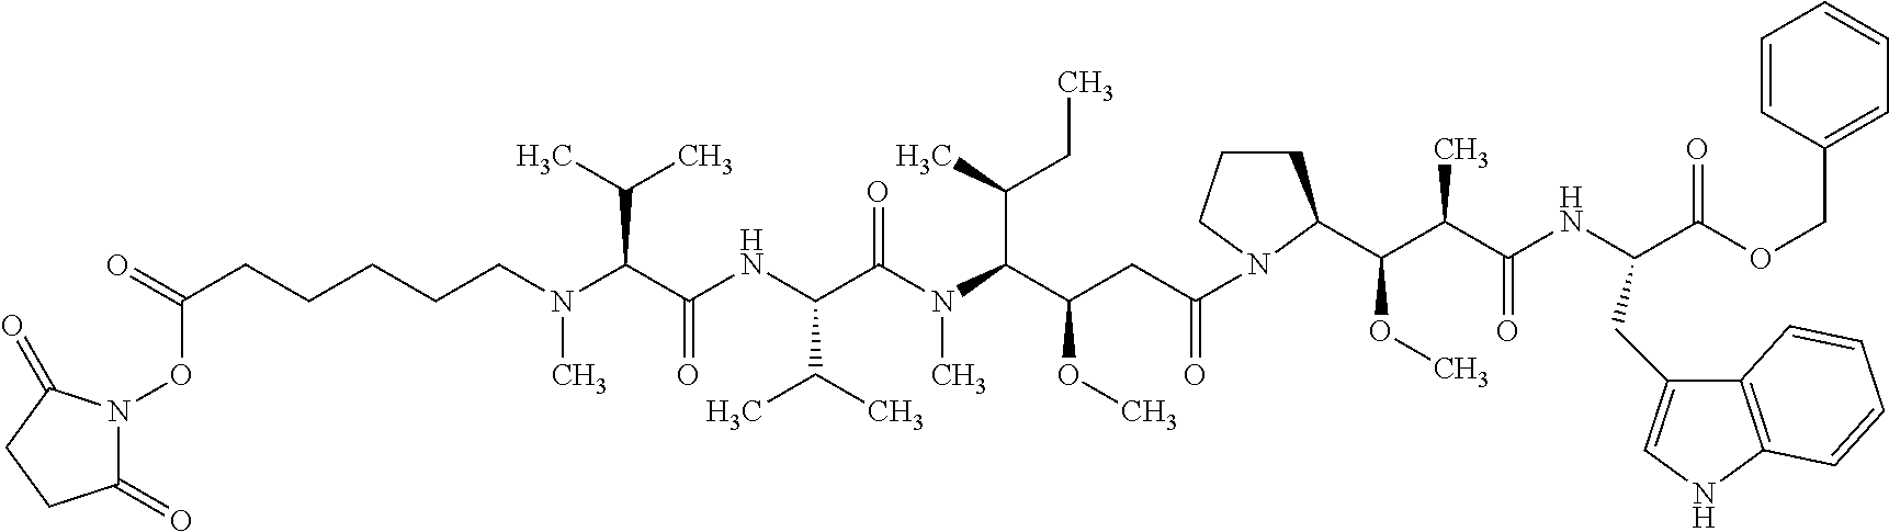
C(CCN(C(C(NC(C(N(C(C(CC(=O)N1CCCC1C(C(C(NC(C(OCC1=CC=CC=C1)=O)CC1=CNC2=C1C=CC=C2)=O)C)OC)OC)C(C)CC)C)=O)C(C)C)=O)C(C)C)C)CCC(=O)ON1C(=O)CCC1=O
